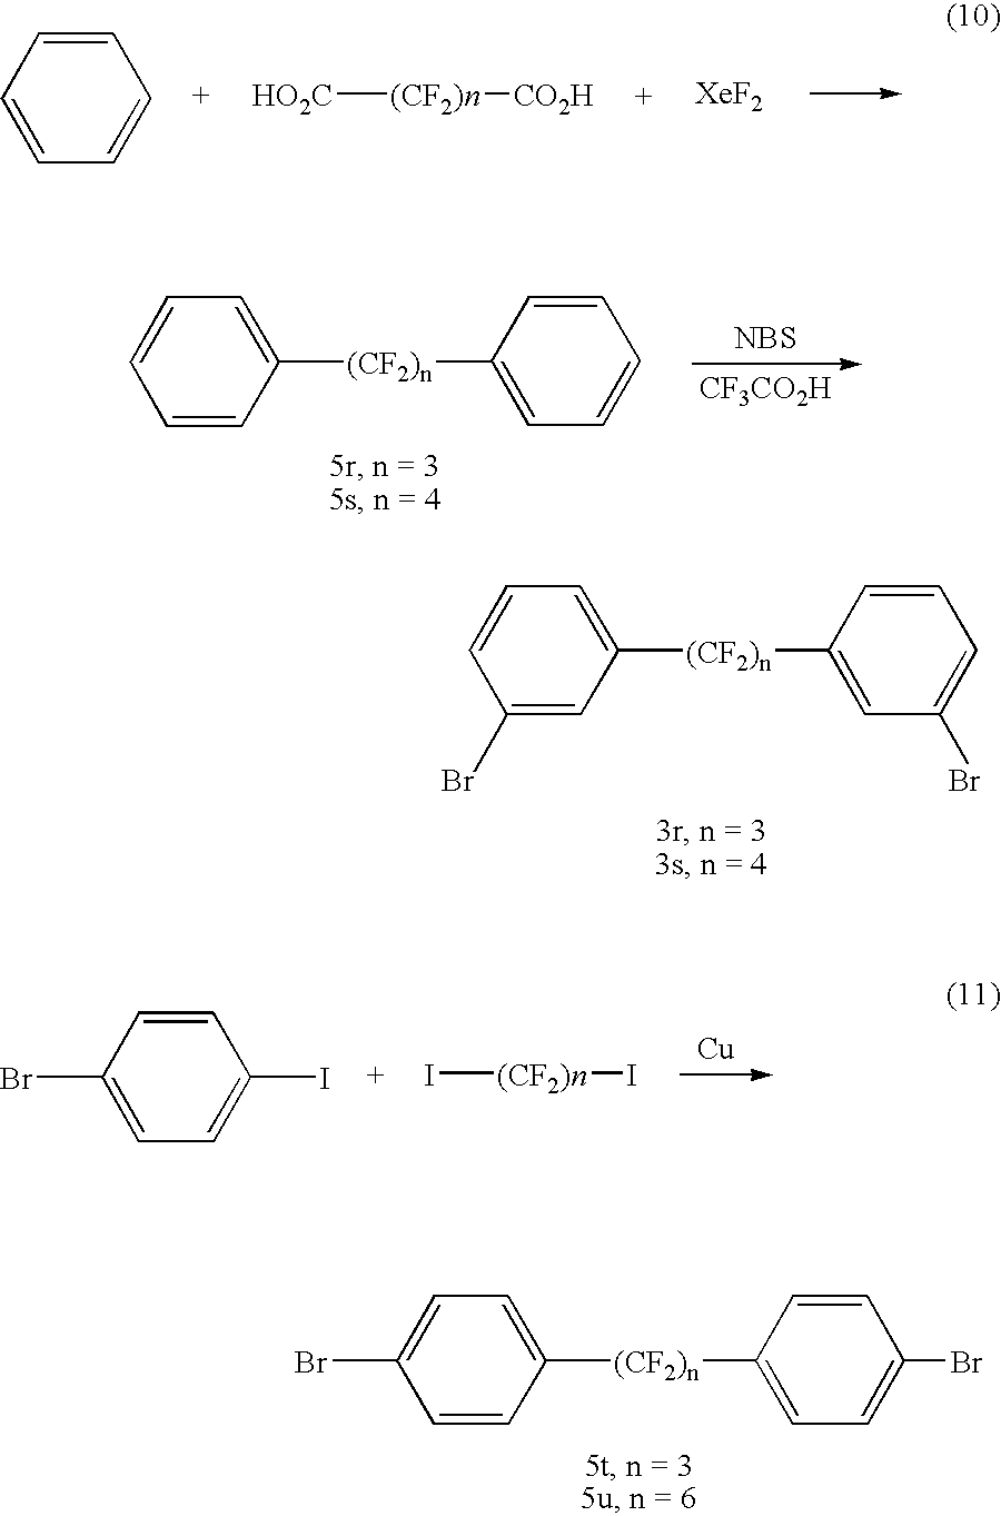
C1=CC=CC=C1.[HO2C][(CF2)n][CO2H].[XeF2].[NBS].[CF3CO2H].C1=CC([(CF2)n]C2=CC=CC=C2)=CC=C1.C1(Br)=CC([(CF2)n]C2=CC(Br)=CC=C2)=CC=C1.[Cu].BrC1=CC=C(I)C=C1.I[(CF2)n]I.C1=CC([(CF2)n]C2=CC=C(Br)C=C2)=CC=C1Br
